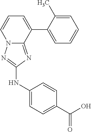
C1(NC2=NN3C(=N2)C(C2=CC=CC=C2C)=CC=C3)=CC=C(C(O)=O)C=C1
